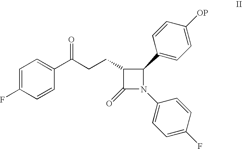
C1=CC(C(CCC2C(=O)N(C3=CC=C(F)C=C3)C2C2=CC=C([OP])C=C2)=O)=CC=C1F
